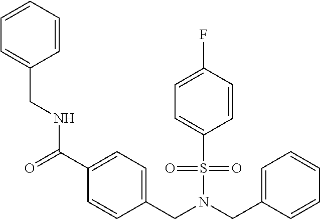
C(N(CC1=CC=CC=C1)S(=O)(=O)C1=CC=C(F)C=C1)C1=CC=C(C(=O)NCC2=CC=CC=C2)C=C1
